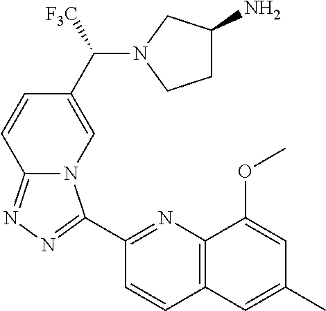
C1(C2=NN=C3N2C=C(C(N2CCC(N)C2)[F3C])C=C3)=NC2=C(C=C1)C=C(C)C=C2OC
